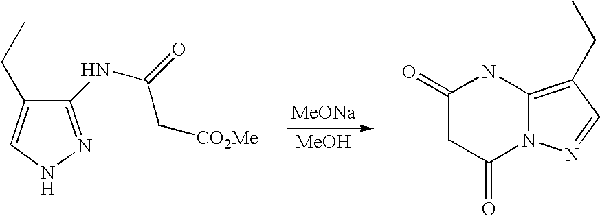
[MeONa].[MeOH].C1(NC(=O)C[CO2Me])=NNC=C1CC.C1(=O)CC(=O)N2C(=C(CC)C=N2)N1
